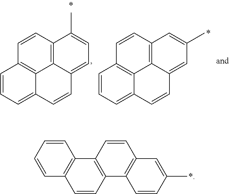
C12=C3C=CC4=C1C(=CC=C4)C=CC2=CC=C3C.C12=C3C=CC4=C1C(=CC=C4)C=CC2=CC(C)=C3.C1=CC=CC2=C1C1=C(C=C2)C2=C(C=C1)C=C(C)C=C2
